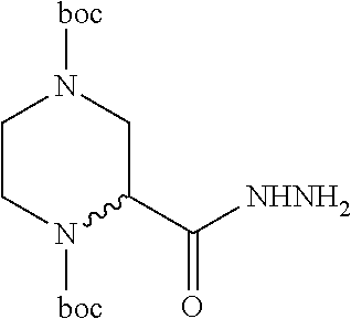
C1CN([boc])C(C([NHNH2])=O)CN1[boc]
